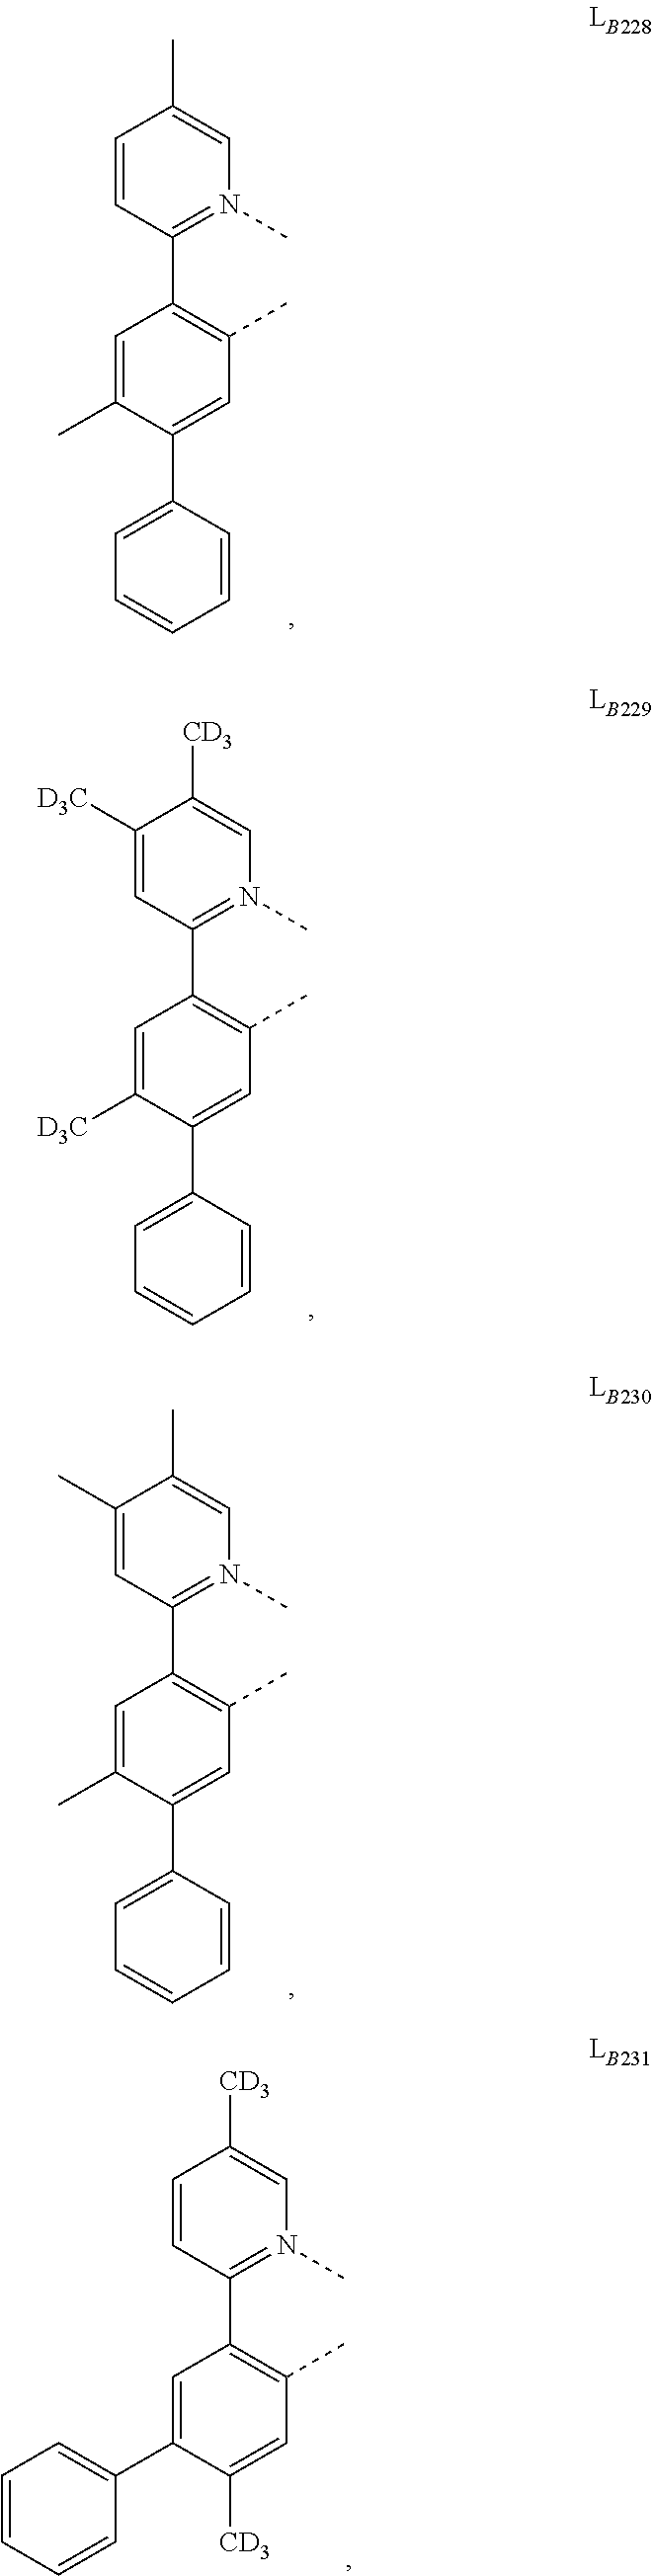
C1(C2=N(C)C=C(C)C=C2)=C(C)C=C(C2=CC=CC=C2)C(C)=C1.C1(C2=N(C)C=C([CD3])C([D3C])=C2)=C(C)C=C(C2=CC=CC=C2)C([D3C])=C1.C1(C2=N(C)C=C(C)C(C)=C2)=C(C)C=C(C2=CC=CC=C2)C(C)=C1.C1(C2=N(C)C=C([CD3])C=C2)=C(C)C=C([CD3])C(C2=CC=CC=C2)=C1
